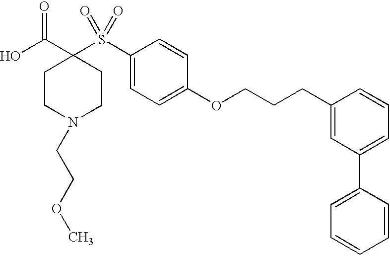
OC(C1(S(C2=CC=C(OCCCC3=CC(C4=CC=CC=C4)=CC=C3)C=C2)(=O)=O)CCN(CCOC)CC1)=O
